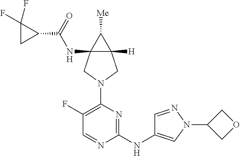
C12(NC(C3CC3(F)F)=O)C([H])(C1[Me])CN(C1=C(F)C=NC(NC3=CN(C4COC4)N=C3)=N1)C2
